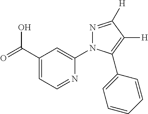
C1(C(=O)O)=CC=NC(N2N=C([H])C([H])=C2C2=CC=CC=C2)=C1
